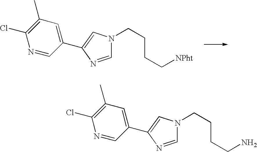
C1=NC(C2=CC(C)=C(Cl)N=C2)=CN1CCCC[NPht].C1=NC(C2=CC(C)=C(Cl)N=C2)=CN1CCCCN
